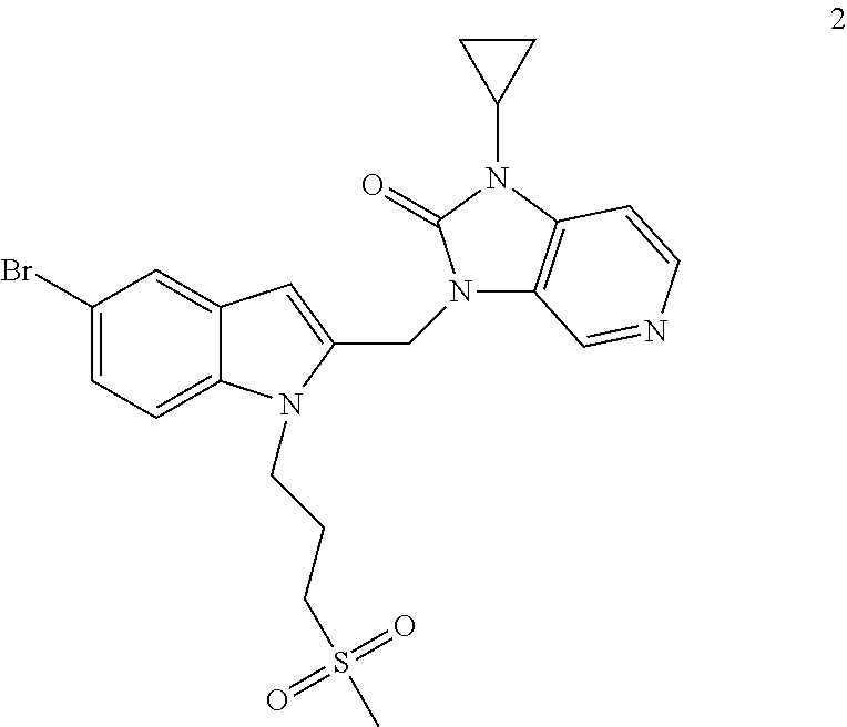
C1(Br)=CC=C2C(=C1)C=C(CN1C3=C(N(C4CC4)C1=O)C=CN=C3)N2CCCS(C)(=O)=O
